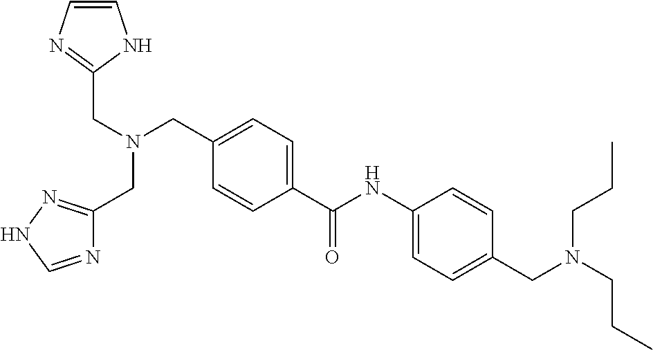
C1(C(=O)NC2=CC=C(CN(CCC)CCC)C=C2)=CC=C(CN(CC2=NNC=N2)CC2=NC=CN2)C=C1
